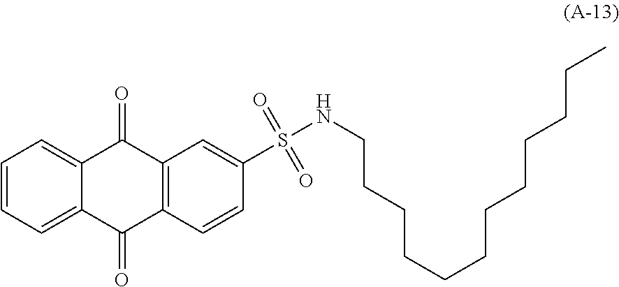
C1=CC=C2C(=C1)C(=O)C1=C(C2=O)C=CC(S(NCCCCCCCCCCCC)(=O)=O)=C1
